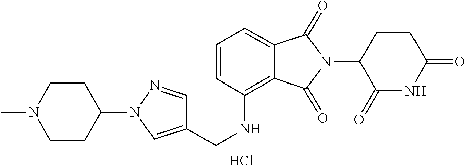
C1(N2N=CC(CNC3=C4C(=CC=C3)C(=O)N(C3C(=O)NC(=O)CC3)C4=O)=C2)CCN(C)CC1.Cl
